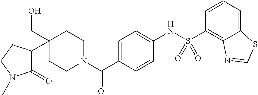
C1CN(C(C2=CC=C(NS(C3=C4C(=CC=C3)SC=N4)(=O)=O)C=C2)=O)CCC1(CO)C1C(=O)N(C)CC1
